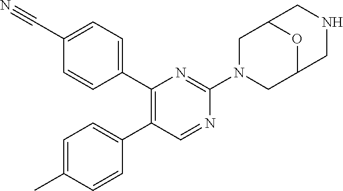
C1(C2=CC=C(C#N)C=C2)=C(C2=CC=C(C)C=C2)C=NC(N2CC3OC(C2)CNC3)=N1
